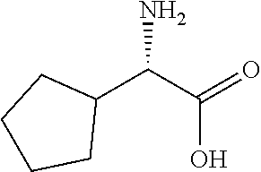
C1(C(C(=O)O)N)CCCC1
